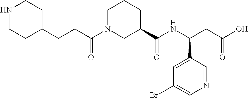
N1CCC(CCC(N2CC(C(=O)NC(C3=CC(Br)=CN=C3)CC(=O)O)CCC2)=O)CC1
